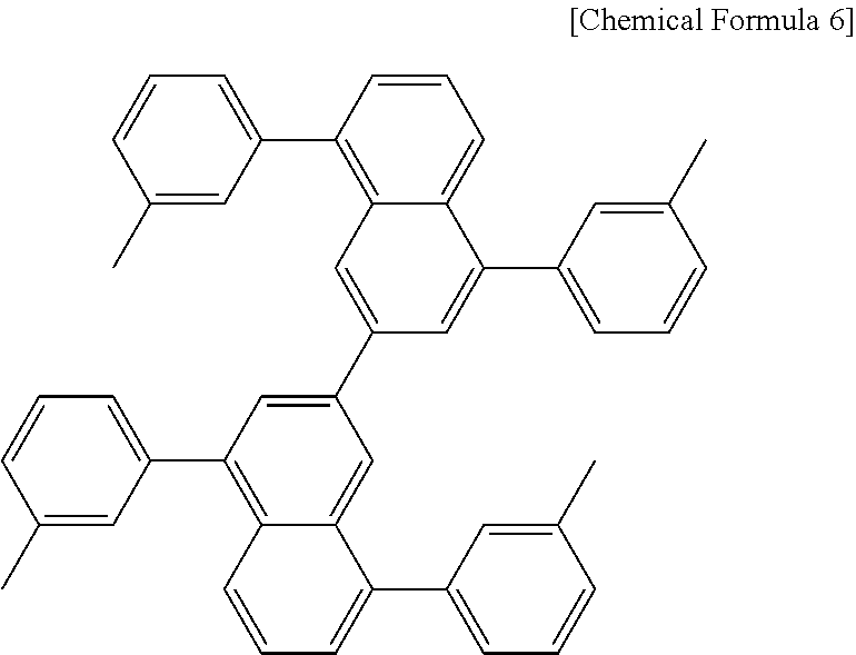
C1(C2=CC3=C(C4=CC=CC(C)=C4)C=CC=C3C(C3=CC=CC(C)=C3)=C2)=CC(C2=CC=CC(C)=C2)=C2C(=C1)C(C1=CC=CC(C)=C1)=CC=C2
